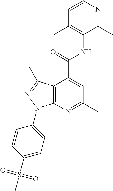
C1=CN=C(C)C(NC(=O)C2=CC(C)=NC3=C2C(C)=NN3C2=CC=C(S(C)(=O)=O)C=C2)=C1C
